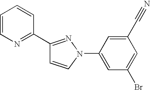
C1(C2=NC=CC=C2)=NN(C2=CC(Br)=CC(C#N)=C2)C=C1
